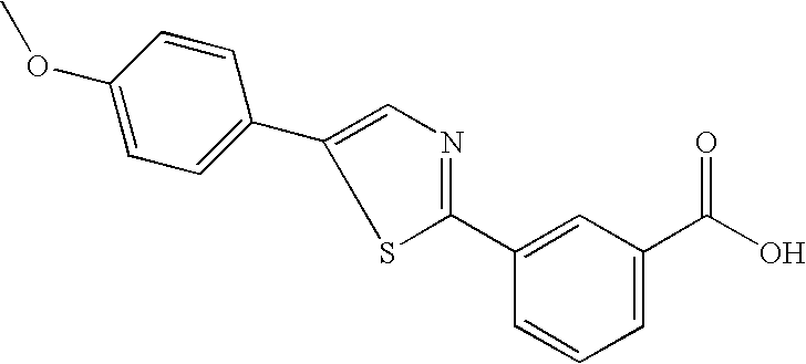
C1(C2=CC=C(OC)C=C2)=CN=C(C2=CC(C(O)=O)=CC=C2)S1
